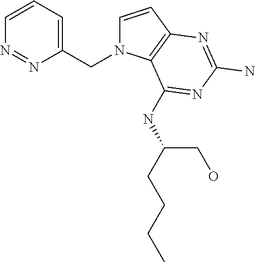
C1=CC2=C(N1CC1=CC=CN=N1)C(NC(CCCC)CO)=NC(N)=N2
